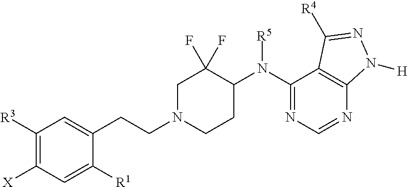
C1([R3])=C([X])C=C([R1])C(CCN2CCC(N(C3=NC=NC4=C3C([R4])=NN4[H])[R5])C(F)(F)C2)=C1
